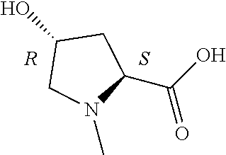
[R].S.OC(=O)C1N(C)CC(O)C1
